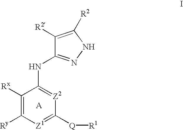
[A].C1([Rx])=C([Ry])[Z1]=C([Q][R1])[Z2]=C1NC1=NNC([R2])=C1[R2]
